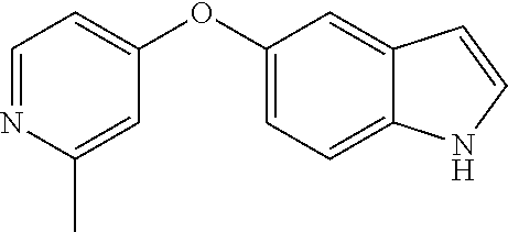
C1=NC(C)=CC(OC2=CC=C3C(=C2)C=CN3)=C1
